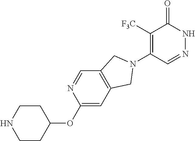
C1([F3C])=C(N2CC3=C(C=NC(OC4CCNCC4)=C3)C2)C=NNC1=O
